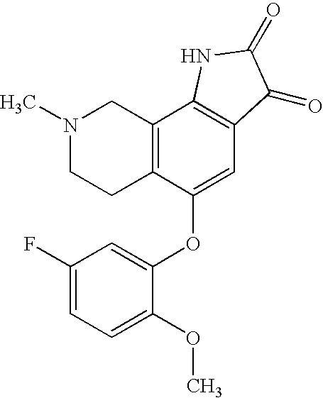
N1(C)CCC2=C(C1)C1=C(C=C2OC2=CC(F)=CC=C2OC)C(=O)C(=O)N1
